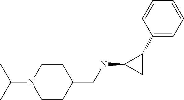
C(N1CCC(CNC2CC2C2=CC=CC=C2)CC1)(C)C
